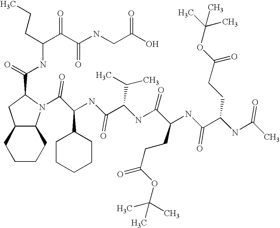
C1CCCC2C1CC(C(NC(CCC)C(C(NCC(O)=O)=O)=O)=O)N2C(C(NC(C(NC(C(NC(C(NC(C)=O)CCC(OC(C)(C)C)=O)=O)CCC(OC(C)(C)C)=O)=O)C(C)C)=O)C1CCCCC1)=O
